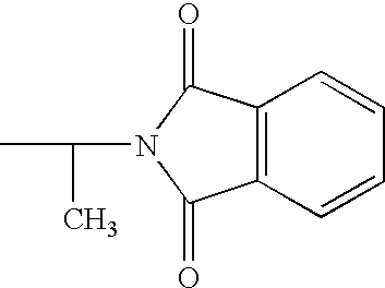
CC(C)N1C(=O)C2=C(C1=O)C=CC=C2
